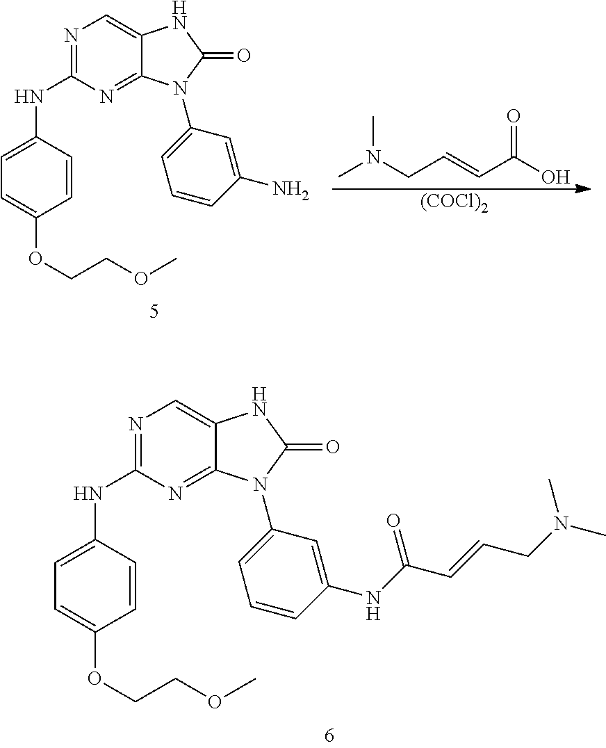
N1=C(NC2=CC=C(OCCOC)C=C2)N=C2C(=C1)NC(=O)N2C1=CC=CC(NC(C=CCN(C)C)=O)=C1.N1=C(NC2=CC=C(OCCOC)C=C2)N=C2C(=C1)NC(=O)N2C1=CC=CC(N)=C1.CN(CC=CC(O)=O)C.[(COCl)2]
